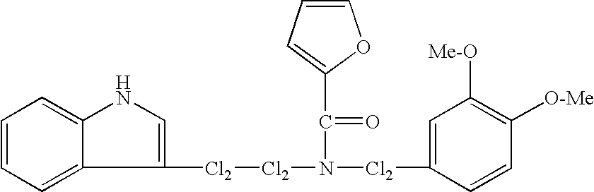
C1=CC=C2C(=C1)NC=C2[Cl2][Cl2]N([Cl2]C1=CC([Me-O])=C([O-Me])C=C1)C(=O)C1=CC=CO1
